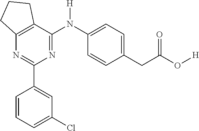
C12=C(C(N(C3=CC=C(CC(O[H])=O)C=C3)[H])=NC(C3=CC(Cl)=CC=C3)=N1)CCC2
